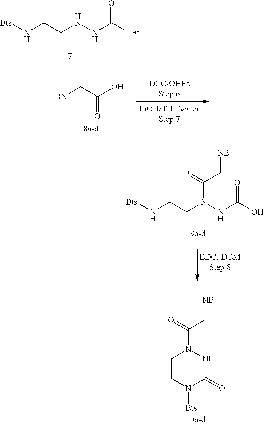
[BN]CC(O)=O.N(CCN(NC(O)=O)C(=O)C[NB])[Bts].C1CN([Bts])C(=O)NN1C(=O)C[NB].N(CCNNC([OEt])=O)[Bts]
